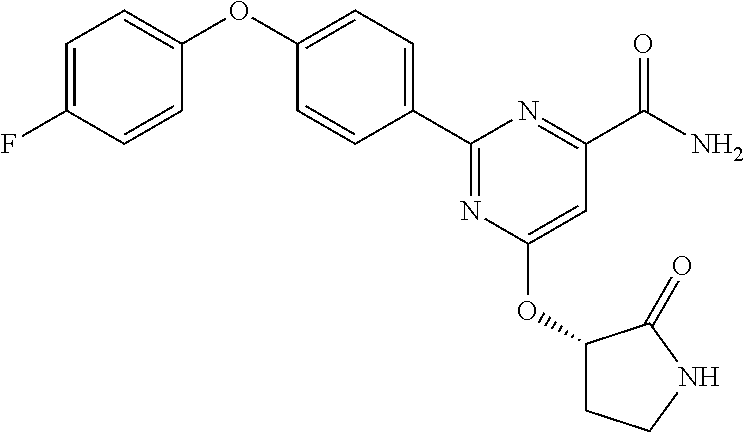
C1=CC(C2=NC(OC3CCNC3=O)=CC(C(N)=O)=N2)=CC=C1OC1=CC=C(F)C=C1
